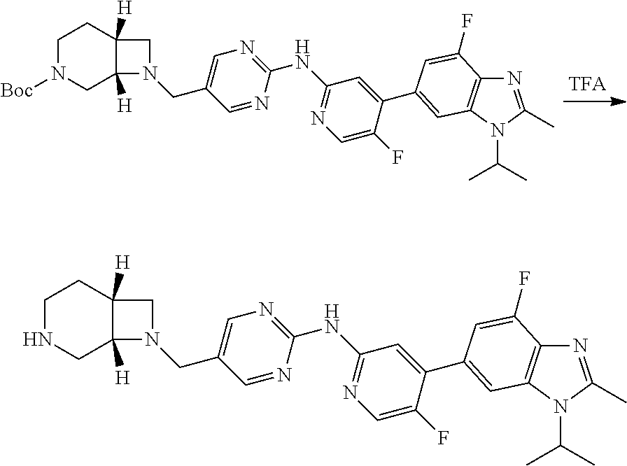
C1N([Boc])CC2([H])C([H])(C1)CN2CC1=CN=C(NC2=NC=C(F)C(C3=CC4=C(N=C(C)N4C(C)C)C(F)=C3)=C2)N=C1.C1NCC2([H])C([H])(C1)CN2CC1=CN=C(NC2=NC=C(F)C(C3=CC4=C(N=C(C)N4C(C)C)C(F)=C3)=C2)N=C1
